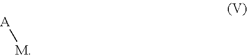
[A][M]
